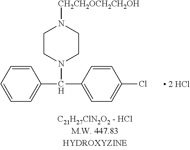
C1CN(C(C2=CC=C(Cl)C=C2)C2=CC=CC=C2)CCN1[CH2CH2OCH2CH2OH]
